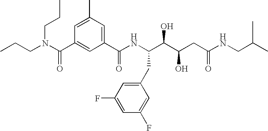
CCCN(C(C1=CC(C(NC(C(C(CC(NCC(C)C)=O)O)O)CC2=CC(F)=CC(F)=C2)=O)=CC(C)=C1)=O)CCC
